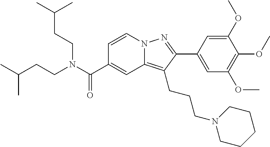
C1=CN2C(=C(CCCN3CCCCC3)C(C3=CC(OC)=C(OC)C(OC)=C3)=N2)C=C1C(N(CCC(C)C)CCC(C)C)=O
